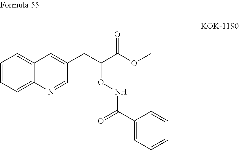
C12=CC=CC=C1C=C(CC(C(OC)=O)ONC(C1=CC=CC=C1)=O)C=N2
